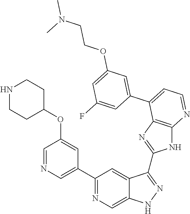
C1(C2=NC=C3C(=C2)C(C2=NC4=C(N2)N=CC=C4C2=CC(OCCN(C)C)=CC(F)=C2)=NN3)=CN=CC(OC2CCNCC2)=C1
